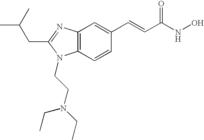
C12=C(N=C(CC(C)C)N1CCN(CC)CC)C=C(C=CC(NO)=O)C=C2
